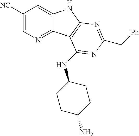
C1([NC])=CN=C2C(=C1)NC1=C2C(NC2CCC(N)CC2)=NC(C[Ph])=N1
